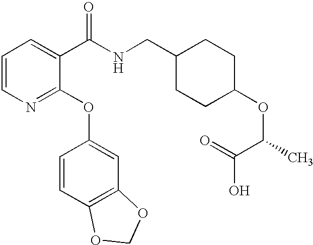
C1=CN=C(OC2=CC3=C(C=C2)OCO3)C(C(NCC2CCC(OC(C)C(=O)O)CC2)=O)=C1
